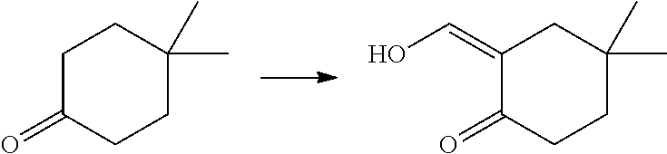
C1C(=O)CCC(C)(C)C1.C1(=CO)C(=O)CCC(C)(C)C1
